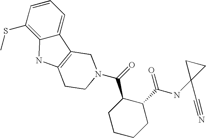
C1=CC(SC)=C2C(=C1)C1=C(N2)CCN(C(=O)C2CCCCC2C(=O)NC2(C#N)CC2)C1
